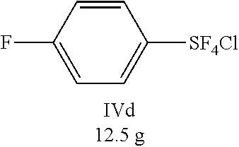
C1=CC(F)=CC=C1[SF4Cl]
